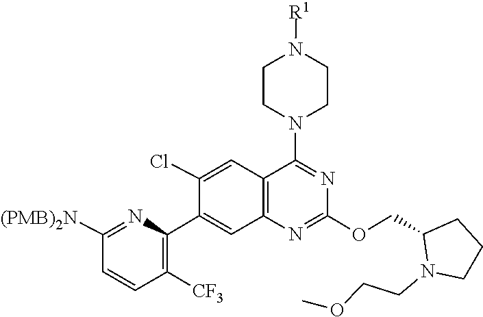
C1(COC2=NC3=C(C=C(Cl)C(C4=C([CF3])C=CC([(PMB)2N])=N4)=C3)C(N3CCN([R1])CC3)=N2)CCCN1CCOC
